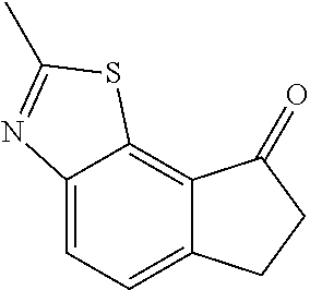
C12=CC=C3C(=C1SC(C)=N2)C(=O)CC3
